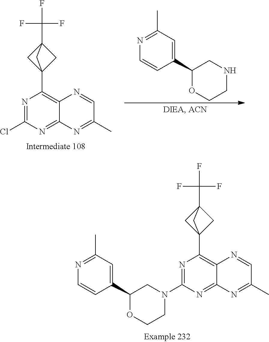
N1CC(C2=CC(C)=NC=C2)OCC1.N1=C(Cl)N=C2C(=C1C13CC(C(F)(F)F)(C1)C3)N=CC(C)=N2.N1=C(N2CC(C3=CC(C)=NC=C3)OCC2)N=C2C(=C1C13CC(C(F)(F)F)(C1)C3)N=CC(C)=N2
